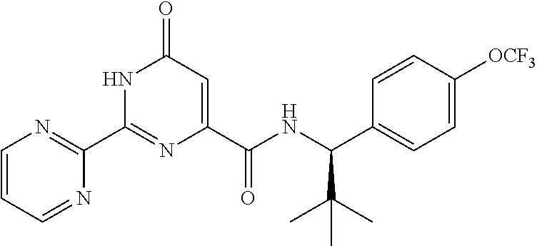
C1=CC=NC(C2=NC(C(NC(C3=CC=C([OCF3])C=C3)C(C)(C)C)=O)=CC(=O)N2)=N1
